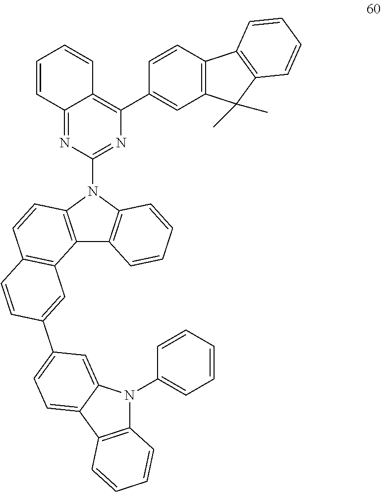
C1=C(C2=C3C(=NC(N4C5=C(C6=C4C=CC4=C6C=C(C6=CC=C7C(=C6)N(C6=CC=CC=C6)C6=C7C=CC=C6)C=C4)C=CC=C5)=N2)C=CC=C3)C=CC2=C1C(C)(C)C1=C2C=CC=C1
